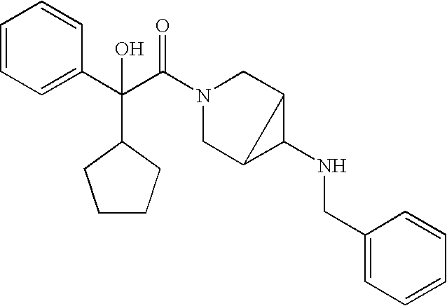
C1=CC=C(C(C(N2CC3C(NCC4=CC=CC=C4)C3C2)=O)(C2CCCC2)O)C=C1
